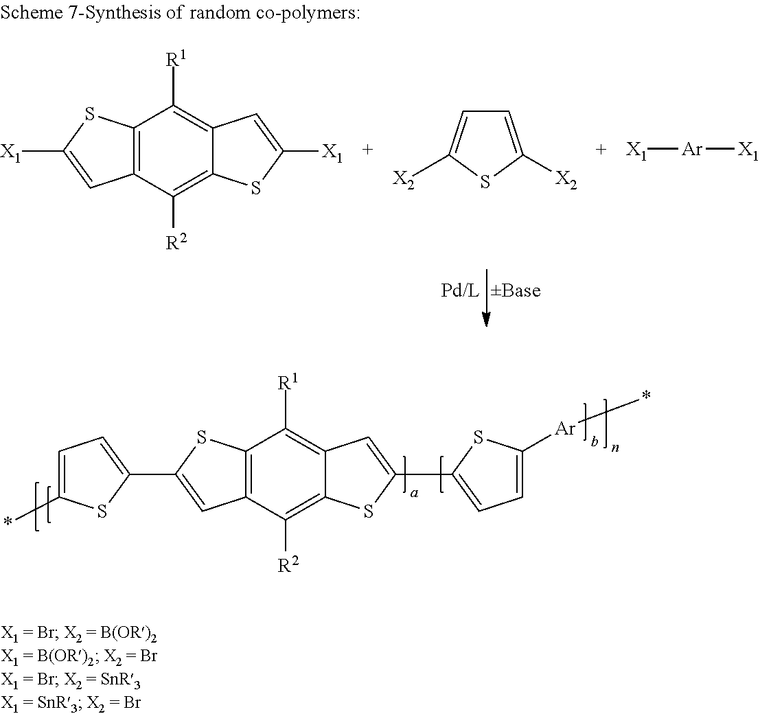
C12=C(C([R2])=C3C(=C1[R1])C=C(C1=CC=C([Ar]*)S1)S3)C=C(C1=CC=C(*)S1)S2.C12=C(C([R2])=C3C(=C1[R1])C=C([X1])S3)C=C([X1])S2.[X1][Ar][X1].C1=C([X2])SC([X2])=C1
